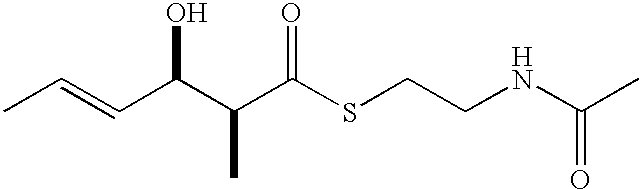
CC=CC(C(C(SCCNC(C)=O)=O)C)O
